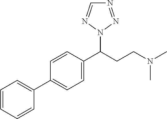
N1=NN(C(CCN(C)C)C2=CC=C(C3=CC=CC=C3)C=C2)N=C1
